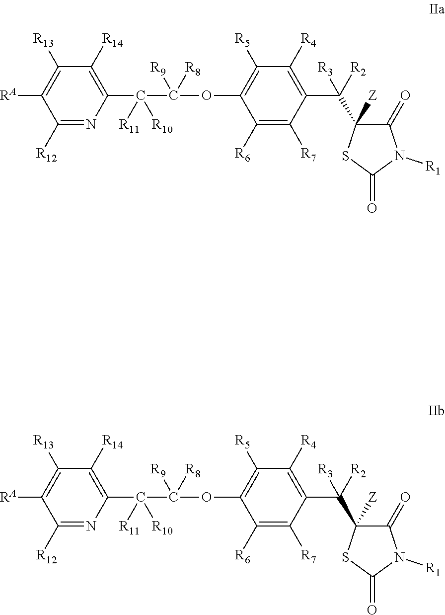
C1([R12])=NC(C(C(OC2=C([R5])C([R4])=C(C(C3([Z])C(=O)N([R1])C(=O)S3)([R3])[R2])C([R7])=C2[R6])([R9])[R8])([R11])[R10])=C([R14])C([R13])=C1[RA].C1([R12])=NC(C(C(OC2=C([R5])C([R4])=C(C(C3([Z])C(=O)N([R1])C(=O)S3)([R3])[R2])C([R7])=C2[R6])([R9])[R8])([R11])[R10])=C([R14])C([R13])=C1[RA]
